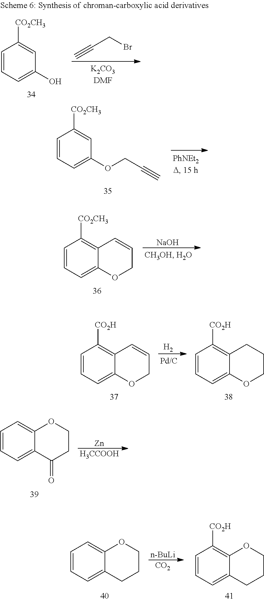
C1=CC=C(O)C=C1[CO2CH3].C#CCBr.C1=CC=C(OCC#C)C=C1[CO2CH3].C1=CC=C2C(=C1[CO2CH3])C=CCO2.[NaOH].[H2].C1=CC=C2C(=C1[CO2H])C=CCO2.C1=CC=C2C(=C1[CO2H])CCCO2.[Zn].[H3CCOOH].C1=CC=C2C(=C1)OCCC2=O.C1=CC=C2C(=C1)OCCC2.C1=CC=C2C(=C1[CO2H])OCCC2.[n-BuLi].[CO2]
